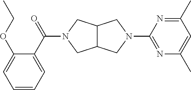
C12C(CN(C(C3=CC=CC=C3OCC)=O)C1)CN(C1=NC(C)=CC(C)=N1)C2
